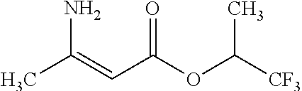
CC(=CC(OC([CF3])C)=O)N
